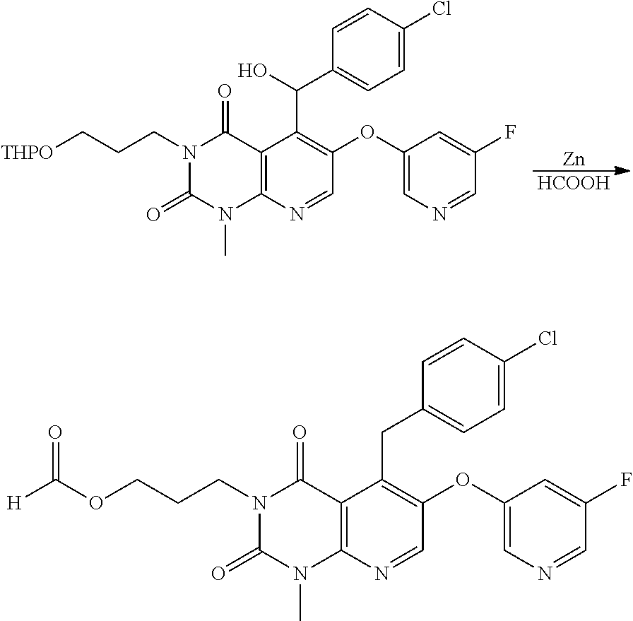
C12=C(N=CC(OC3=CN=CC(F)=C3)=C1CC1=CC=C(Cl)C=C1)N(C)C(=O)N(CCCOC([H])=O)C2=O.C12=C(N=CC(OC3=CN=CC(F)=C3)=C1C(O)C1=CC=C(Cl)C=C1)N(C)C(=O)N(CCC[THPO])C2=O.[Zn].[HCOOH]
